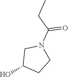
C1N(C(CC)=O)CC(O)C1
